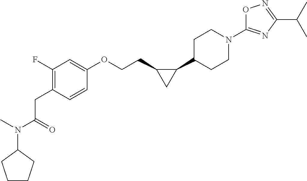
C(=O)(CC1=C(F)C=C(OCCC2C(C3CCN(C4=NC(C(C)C)=NO4)CC3)C2)C=C1)N(C1CCCC1)C
